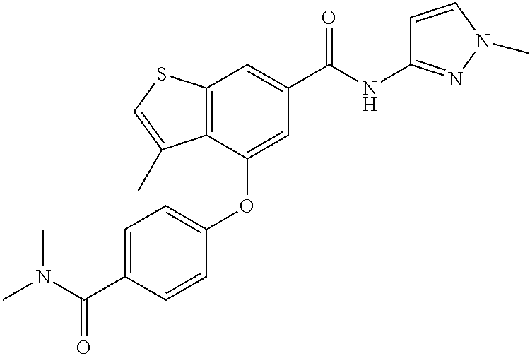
C12=C(C(OC3=CC=C(C(N(C)C)=O)C=C3)=CC(C(NC3=NN(C)C=C3)=O)=C1)C(C)=CS2
